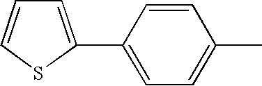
S1C(C2=CC=C(C)C=C2)=CC=C1
